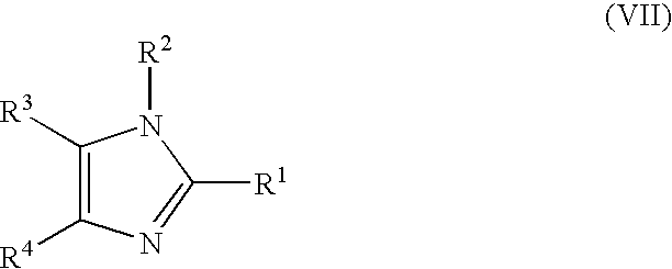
C1([R3])=C([R4])N=C([R1])N1[R2]
